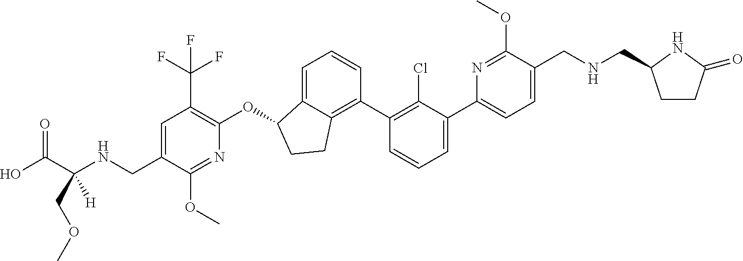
C(C1=CC(C(F)(F)F)=C(OC2C3=CC=CC(C4=C(Cl)C(C5=CC=C(CNCC6CCC(=O)N6)C(OC)=N5)=CC=C4)=C3CC2)N=C1OC)NC(C(O)=O)(COC)[H]
